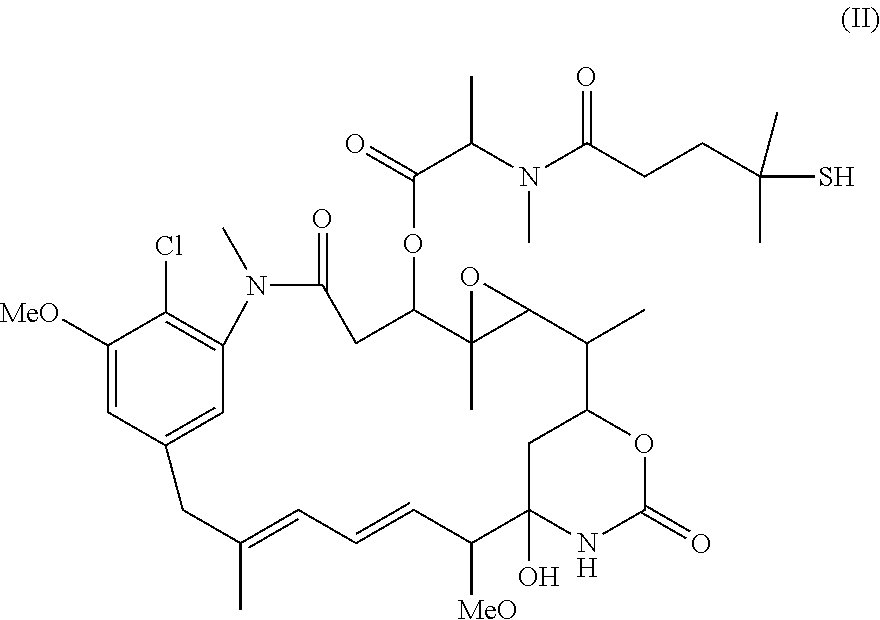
C1C2(O)NC(=O)OC1C(C)C1C(C)(C(OC(C(N(C(CCC(C)(S)C)=O)C)C)=O)CC(=O)N(C)C3=C(Cl)C([MeO])=CC(=C3)CC(C)=CC=CC2[MeO])O1
